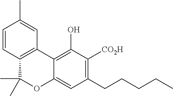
C12=C(C3=C(O)C([CO2H])=C(CCCCC)C=C3OC1(C)C)C=C(C)C=C2
